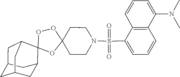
S(=O)(=O)(C1=CC=CC2=C1C=CC=C2N(C)C)N1CCC2(OC3(OO2)C2CC4CC(CC3C4)C2)CC1
